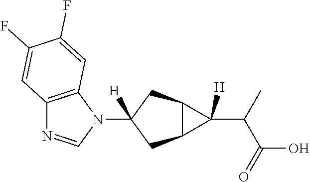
C12C(CC(N3C4=C(N=C3)C=C(F)C(F)=C4)([H])C1)C2([H])C(C(=O)O)C
